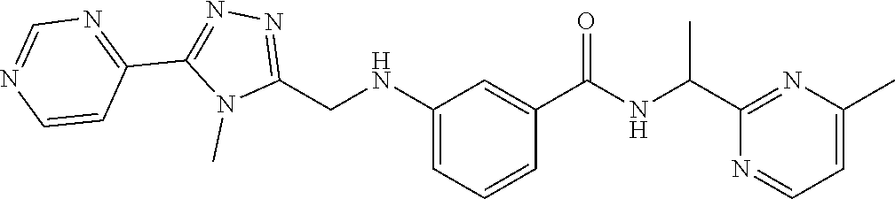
C(C1=NC(C)=CC=N1)(NC(C1=CC(NCC2=NN=C(C3=NC=NC=C3)N2C)=CC=C1)=O)C
